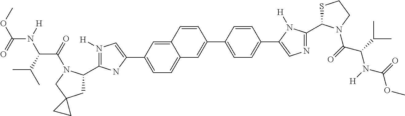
C1=C(C2=CN([H])=C(C3CC4(CN3C(C(N(C(OC)=O)[H])C(C)C)=O)CC4)N2)C=C2C(=C1)C=C(C1=CC=C(C3=CN=C(C4SCCN4C(C(N(C(OC)=O)[H])C(C)C)=O)N3[H])C=C1)C=C2
